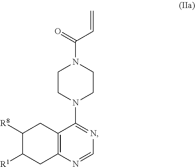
C1([R8])C([R1])CC2=C(C1)C(N1CCN(C(C=C)=O)CC1)=NC=N2
